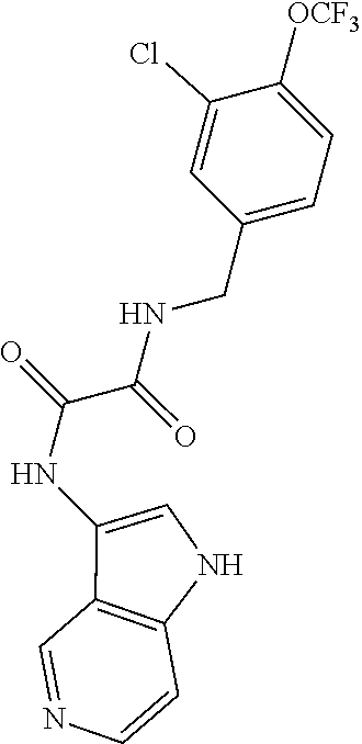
C1(NC(=O)C(NCC2=CC=C([OCF3])C(Cl)=C2)=O)=CNC2=C1C=NC=C2
